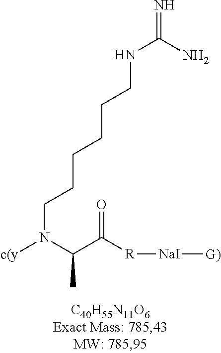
C(N(C(C(=O)[R][NaI][G)])C)[c(y])CCCCCNC(=N)N
